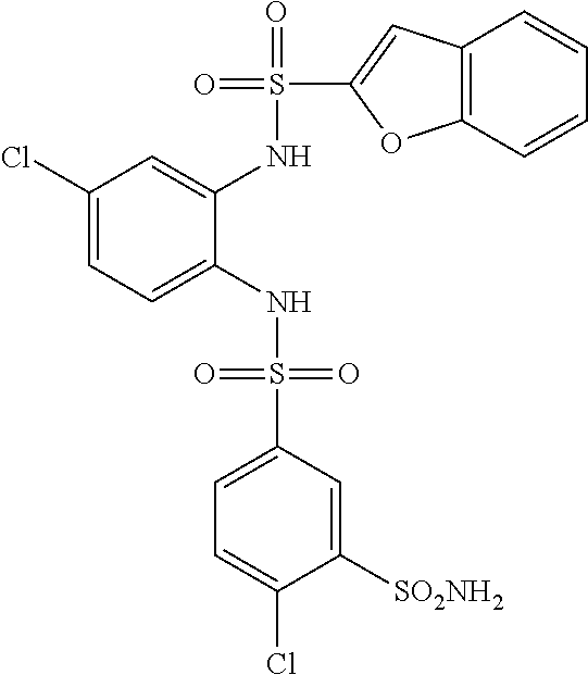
C1(Cl)=CC=C(NS(=O)(=O)C2=CC=C(Cl)C([SO2NH2])=C2)C(NS(=O)(C2=CC3=C(O2)C=CC=C3)=O)=C1
